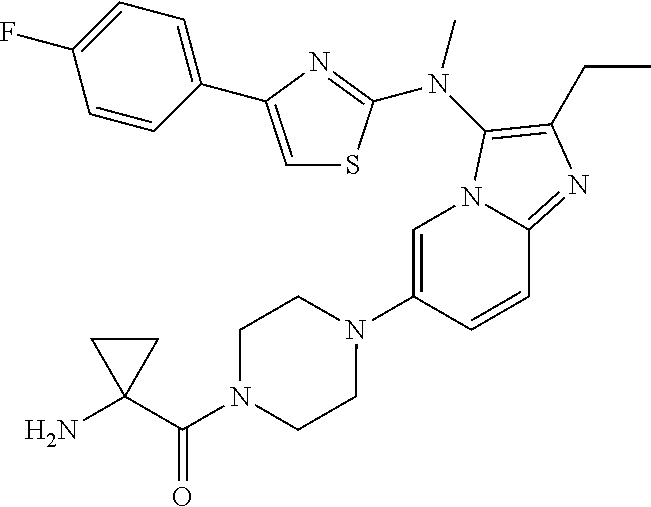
C1=C(N2CCN(C(C3(N)CC3)=O)CC2)C=CC2=NC(CC)=C(N(C)C3=NC(C4=CC=C(F)C=C4)=CS3)N12
